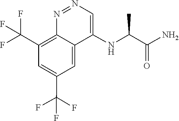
NC(=O)C(NC1=CN=NC2=C(C(F)(F)F)C=C(C(F)(F)F)C=C21)C
